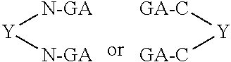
[Y]([N-GA])[N-GA].[Y]([GA-C])[GA-C]
